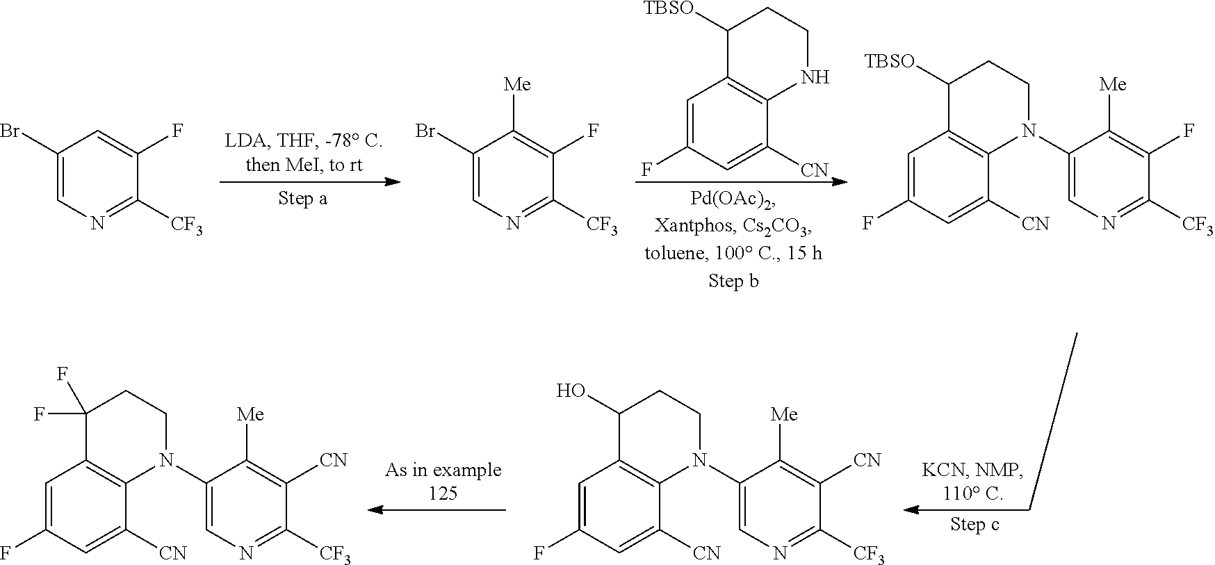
C1(F)=CC2=C(NCCC2[TBSO])C([CN])=C1.C1=C(F)C([CF3])=NC=C1Br.C1([Me])=C(F)C([CF3])=NC=C1Br.C1=C([CN])C2=C(C=C1F)C([TBSO])CCN2C1=CN=C([CF3])C(F)=C1[Me].C1(F)=CC2=C(N(C3=CN=C([CF3])C([CN])=C3[Me])CCC2(F)F)C([CN])=C1.C1(F)=CC2=C(N(C3=CN=C([CF3])C([CN])=C3[Me])CCC2O)C([CN])=C1
